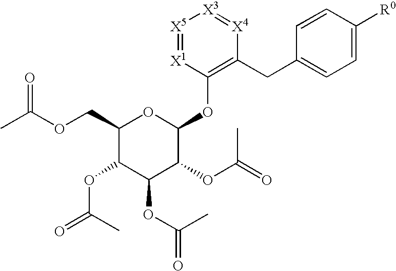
[X5]1=[X1]C(OC2OC(COC(C)=O)C(OC(C)=O)C(OC(C)=O)C2OC(=O)C)=C(CC2=CC=C([R0])C=C2)[X4]=[X3]1
